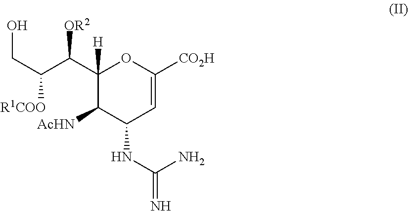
OCC(C([OR2])C1([H])C([AcHN])C(NC(N)=N)C=C([CO2H])O1)[R1COO]
